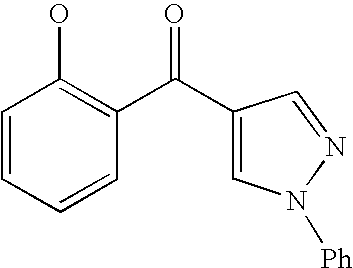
C1(C(C2=CN([Ph])N=C2)=O)=C(O)C=CC=C1
